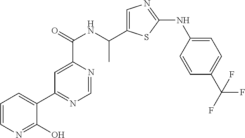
C1=C(C(NC(C2=CN=C(NC3=CC=C(C(F)(F)F)C=C3)S2)C)=O)N=CN=C1C1=CC=CN=C1O
